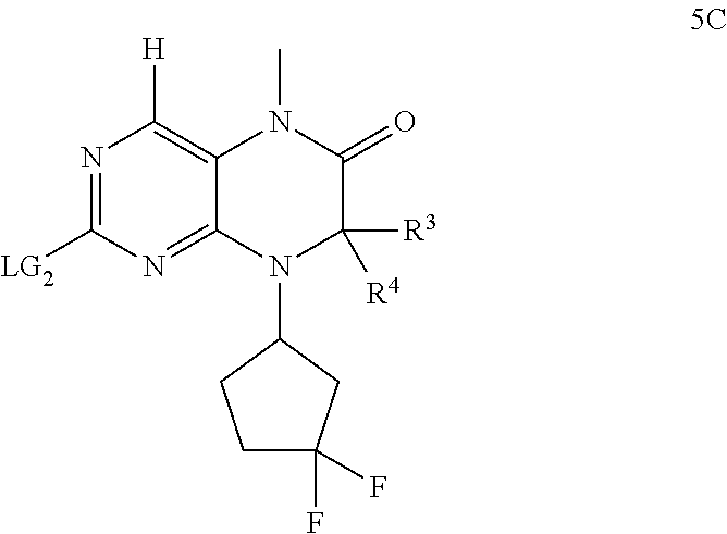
C1C(F)(F)CC(N2C([R3])([R4])C(=O)N(C)C3=C([H])N=C([LG2])N=C23)C1
